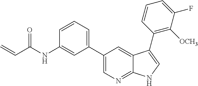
C(C(NC1=CC(C2=CN=C3C(=C2)C(C2=C([OCH3])C(F)=CC=C2)=CN3)=CC=C1)=O)=C
